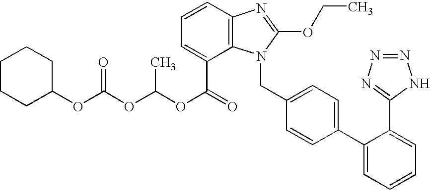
C1CCC(OC(=O)OC(C)OC(C2=CC=CC3=C2N(CC2=CC=C(C4=CC=CC=C4C4=NN=NN4)C=C2)C(OCC)=N3)=O)CC1
